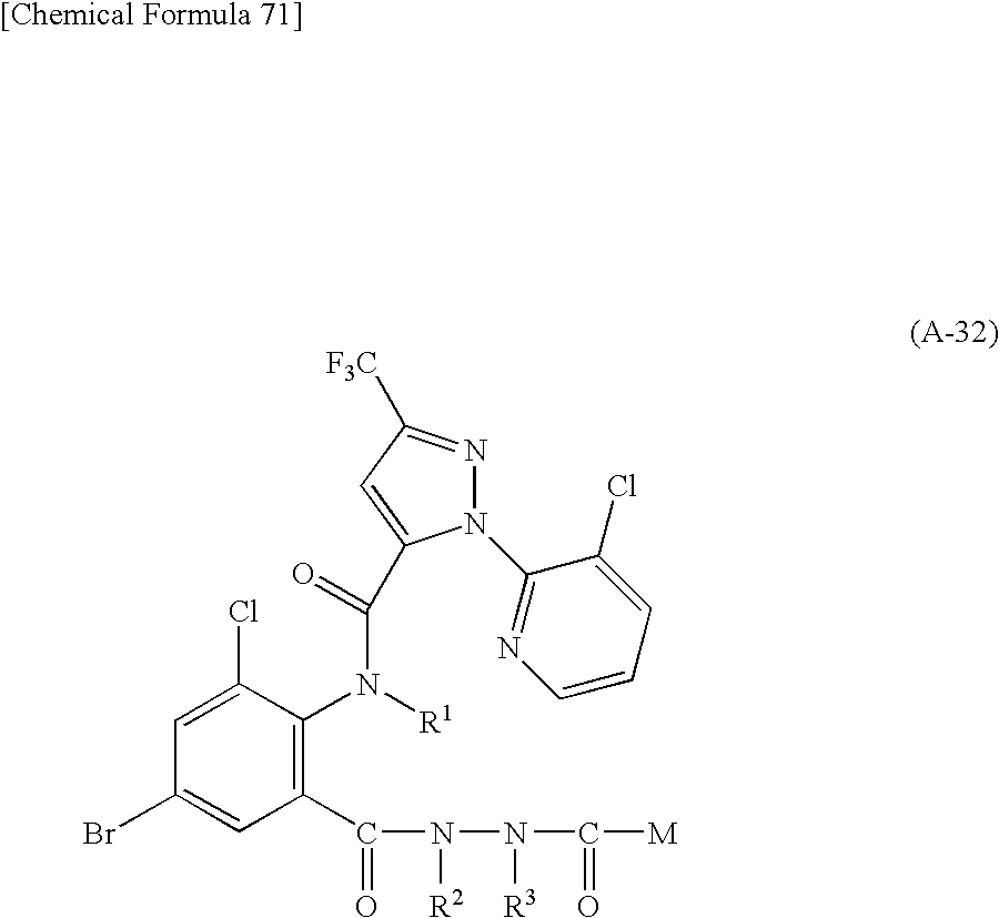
C1(Br)=CC(C(=O)N([R2])N([R3])C(=O)[M])=C(N([R1])C(=O)C2=CC([F3C])=NN2C2=NC=CC=C2Cl)C(Cl)=C1
